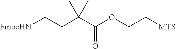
C(C(C)(C)C(OCC[MTS])=O)C[FmocHN]
